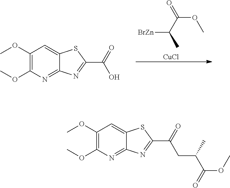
C(C)(C(OC)=O)[BrZn].[CuCl].O(C)C1=C(OC)C=C2C(=N1)N=C(C(O)=O)S2.O(C)C1=C(OC)C=C2C(=N1)N=C(C(CC(C)C(OC)=O)=O)S2
